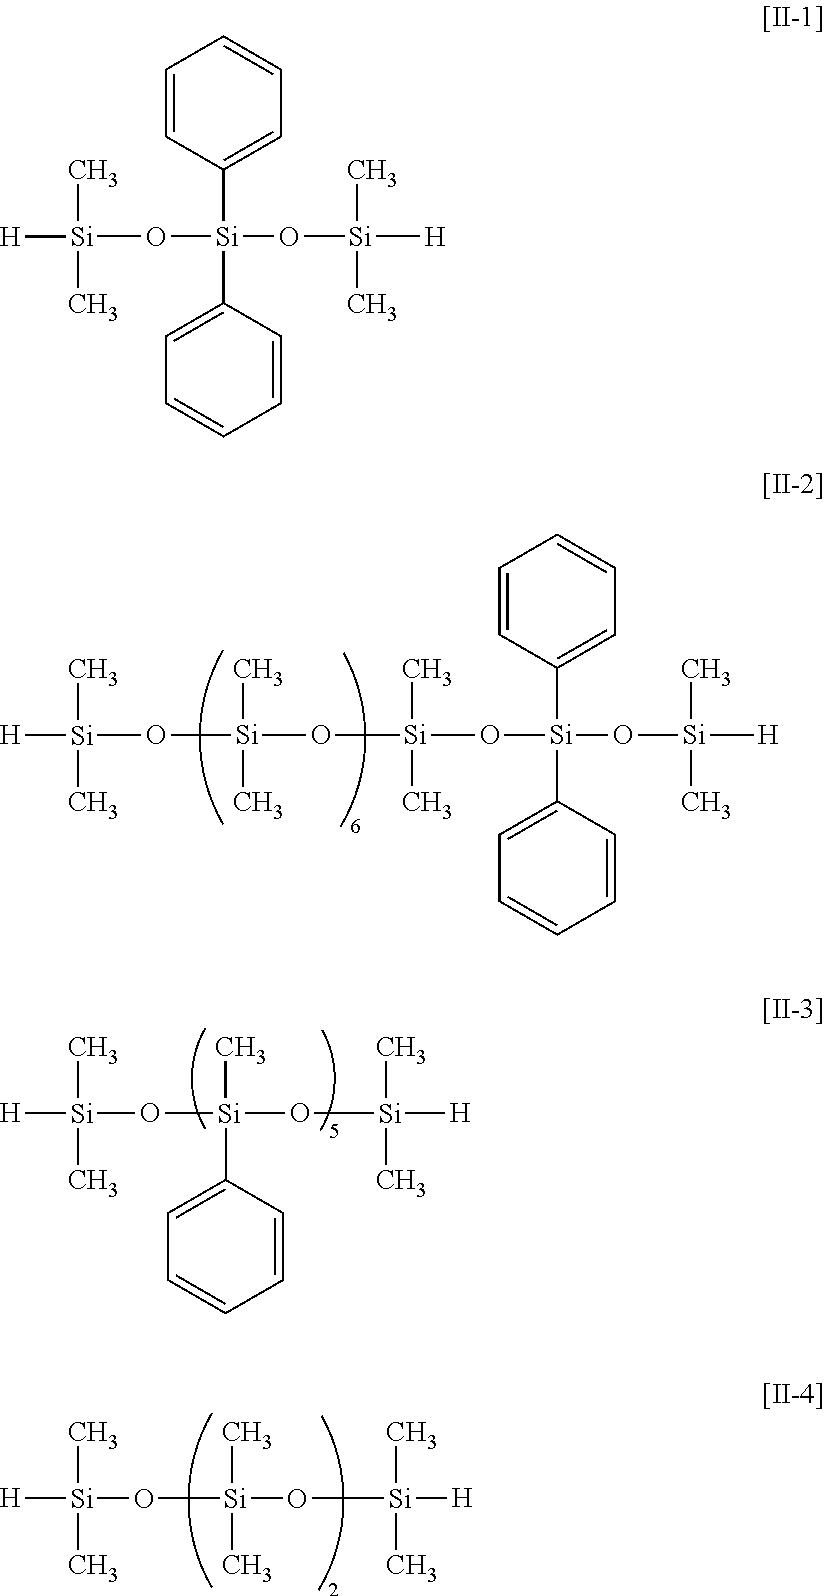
[Si](O[Si]([H])(C)C)(O[Si]([H])(C)C)(C)C.[H][Si](O[Si](O[Si]([H])(C)C)(C)C1=CC=CC=C1)(C)C.[Si](C1=CC=CC=C1)(C1=CC=CC=C1)(O[Si](O[Si](O[Si]([H])(C)C)(C)C)(C)C)O[Si]([H])(C)C.[Si](C1=CC=CC=C1)(C1=CC=CC=C1)(O[Si]([H])(C)C)O[Si]([H])(C)C
